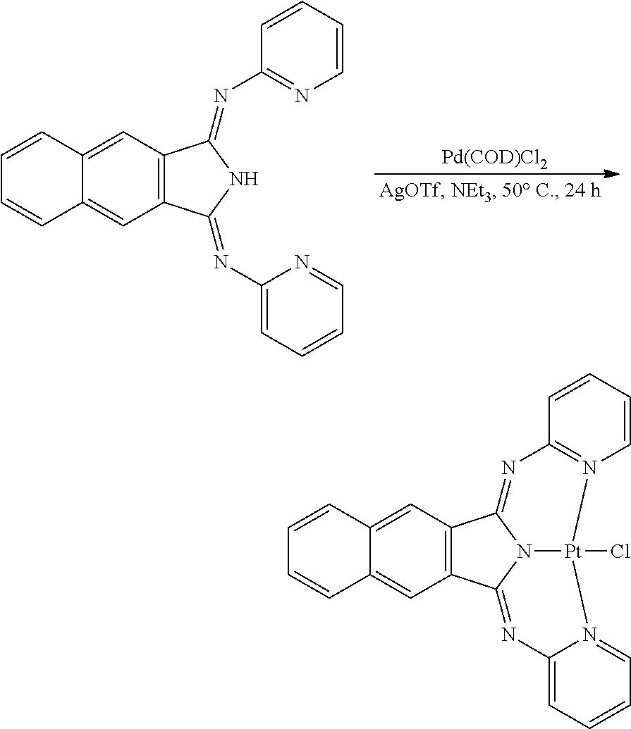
[Pd(COD)Cl2].C12=C(C=C3C(=C1)C=CC=C3)C(=NC1=NC=CC=C1)NC2=NC1=CC=CC=N1.C12=C(C=C3C(=C1)C=CC=C3)C1=NC3=N(C=CC=C3)[Pt]3(Cl)N1C2=NC1=CC=CC=N13
